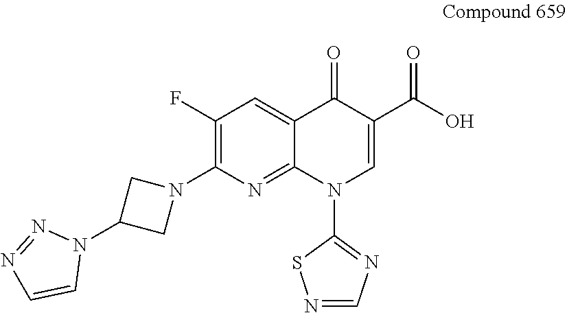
C1(F)=C(N2CC(N3N=NC=C3)C2)N=C2C(=C1)C(=O)C(C(O)=O)=CN2C1=NC=NS1
